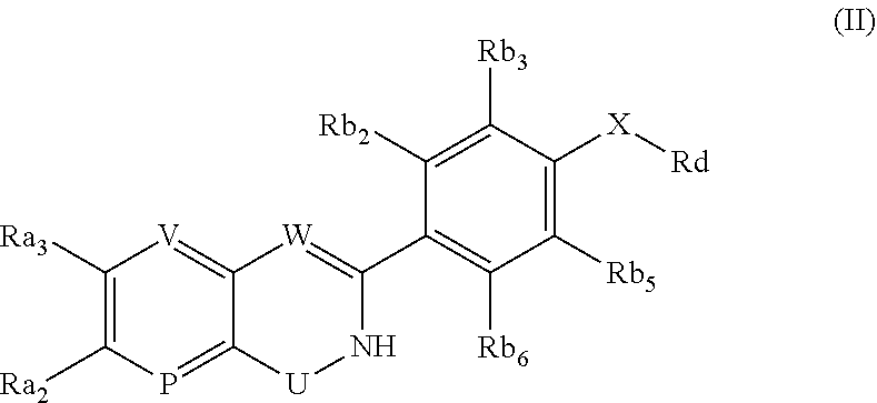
C1([Ra3])=C([Ra2])P=C2C(=[V]1)[W]=C(C1=C([Rb6])C([Rb5])=C([X][Rd])C([Rb3])=C1[Rb2])N[U]2
